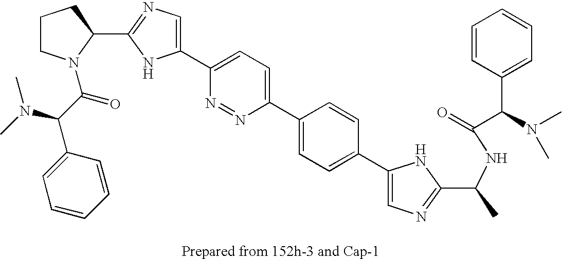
C1(C2=CC=C(C3=CC=C(C4=CN=C(C(C)NC(=O)C(N(C)C)C5=CC=CC=C5)N4)C=C3)N=N2)=CN=C(C2N(C(C(C3=CC=CC=C3)N(C)C)=O)CCC2)N1
